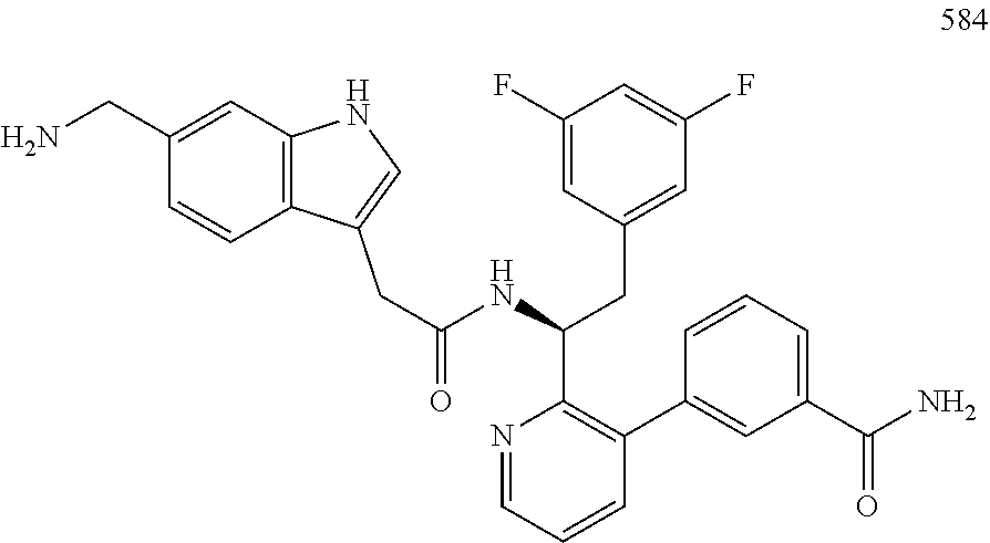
C(NC(C1=C(C2=CC(C(N)=O)=CC=C2)C=CC=N1)CC1=CC(F)=CC(F)=C1)(=O)CC1=CNC2=C1C=CC(CN)=C2
